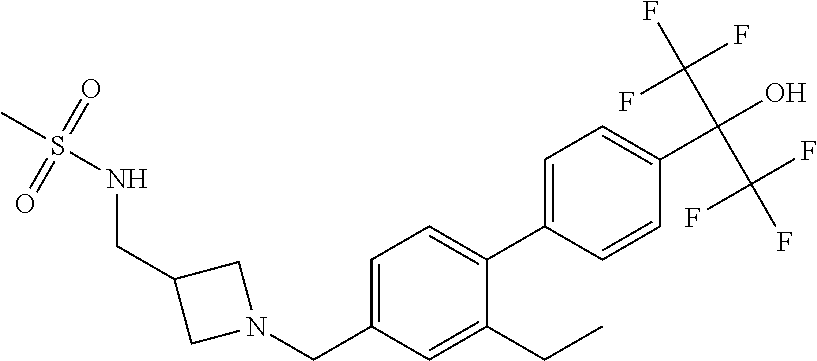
N1(CC2=CC=C(C3=CC=C(C(O)(C(F)(F)F)C(F)(F)F)C=C3)C(CC)=C2)CC(CNS(C)(=O)=O)C1
